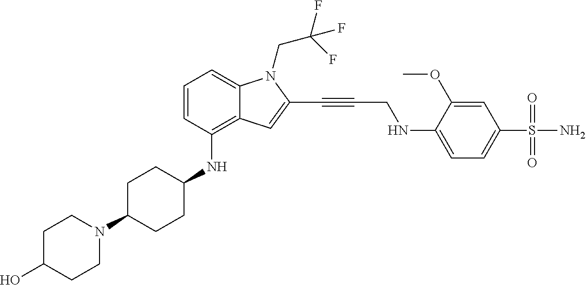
N1(C2CCC(NC3=C4C(=CC=C3)N(CC(F)(F)F)C(C#CCNC3=CC=C(S(N)(=O)=O)C=C3OC)=C4)CC2)CCC(O)CC1
